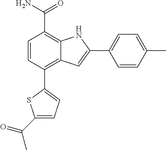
C1(C2=CC=C(C(=O)C)S2)=C2C(=C(C(N)=O)C=C1)NC(C1=CC=C(C)C=C1)=C2
